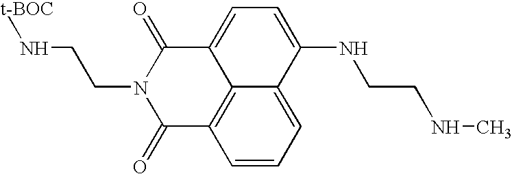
C12=C3C=CC=C1C(NCCNC)=CC=C2C(=O)N(CCN[t-BOC])C3=O
